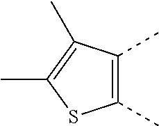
C1(C)=C(C)C(C)=C(C)S1
